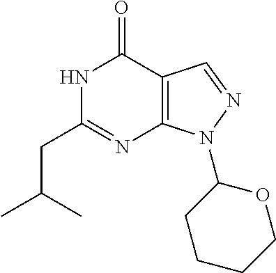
N1C(CC(C)C)=NC2=C(C1=O)C=NN2C1CCCCO1
